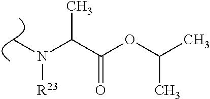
CN(C(C(OC(C)C)=O)C)[R23]
